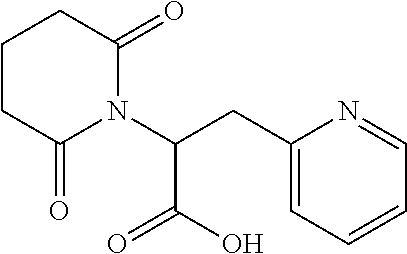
C1CC(=O)N(C(CC2=CC=CC=N2)C(=O)O)C(=O)C1
